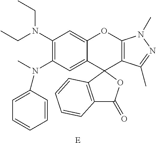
C12=CC(N(C)C3=CC=CC=C3)=C(N(CC)CC)C=C1OC1=C(C(C)=NN1C)C21OC(=O)C2=C1C=CC=C2.[E]
